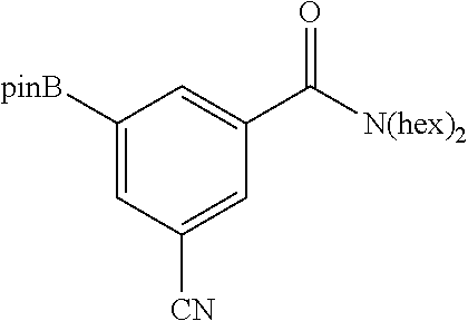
C1([pinB])=CC([CN])=CC(C([N(hex)2])=O)=C1
